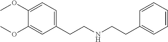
C1=CC=CC(CCNCCC2=CC=C(OC)C(OC)=C2)=C1
